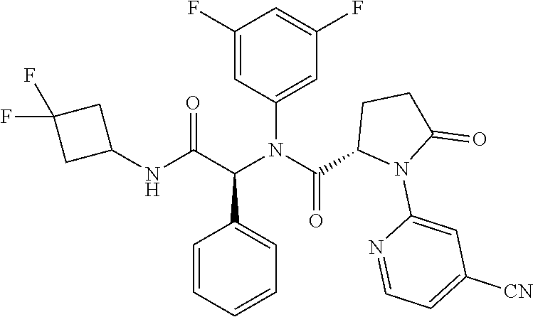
C1=CC=CC(C(C(NC2CC(F)(F)C2)=O)N(C(C2N(C3=CC([CN])=CC=N3)C(=O)CC2)=O)C2=CC(F)=CC(F)=C2)=C1
